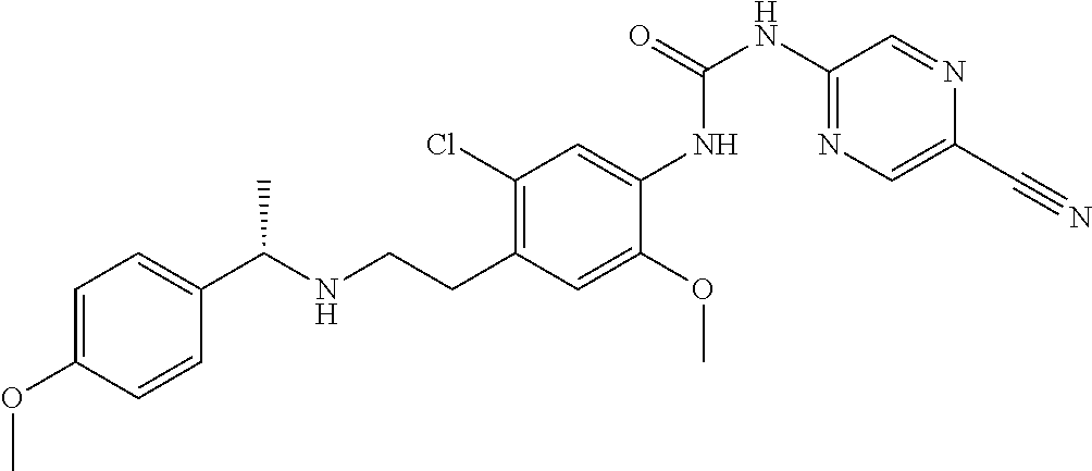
C1=C(OC)C=CC(C(NCCC2=C(Cl)C=C(NC(NC3=NC=C(C#N)N=C3)=O)C(OC)=C2)C)=C1
